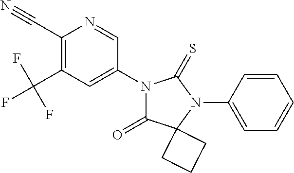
C1(C#N)=C(C(F)(F)F)C=C(N2C(=O)C3(N(C4=CC=CC=C4)C2=S)CCC3)C=N1
